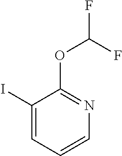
IC1=CC=CN=C1OC(F)F
